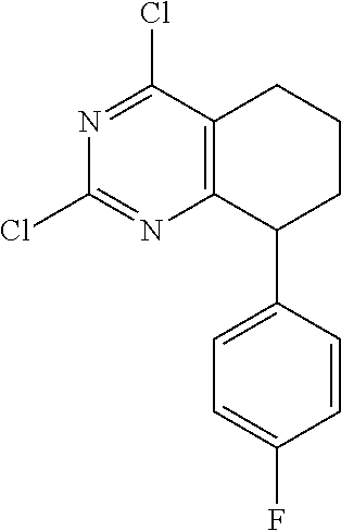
C1=CC(F)=CC=C1C1CCCC2=C1N=C(Cl)N=C2Cl
